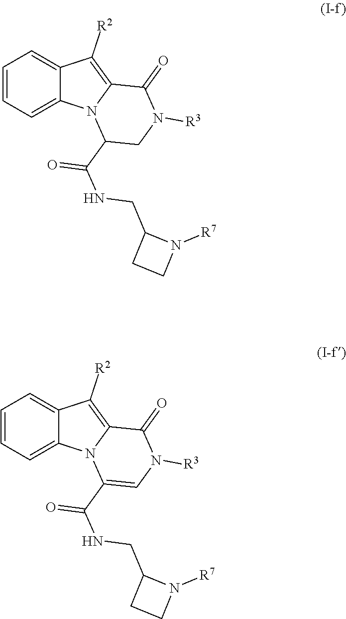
C1=CC=C2C(=C1)C([R2])=C1N2C(C(NCC2CCN2[R7])=O)CN([R3])C1=O.C1=CC=C2C(=C1)C([R2])=C1N2C(C(NCC2CCN2[R7])=O)=CN([R3])C1=O
